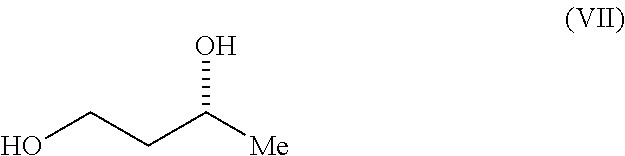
OCCC([Me])O
